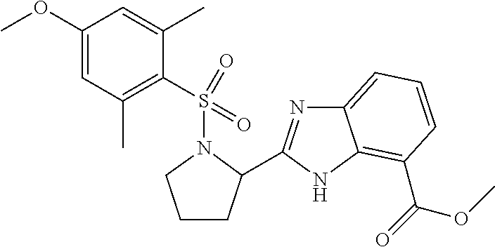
N1(S(=O)(C2=C(C)C=C(OC)C=C2C)=O)CCCC1C1=NC2=CC=CC(C(OC)=O)=C2N1
